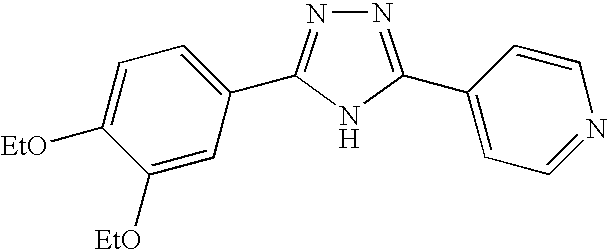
N1=C(C2=CC=C([EtO])C([EtO])=C2)NC(C2=CC=NC=C2)=N1
